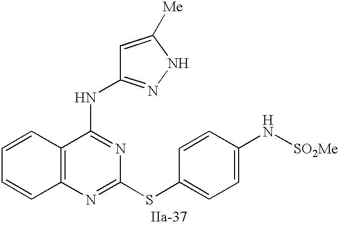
C12=C(N=C(SC3=CC=C(N[SO2Me])C=C3)N=C1NC1=NNC([Me])=C1)C=CC=C2
